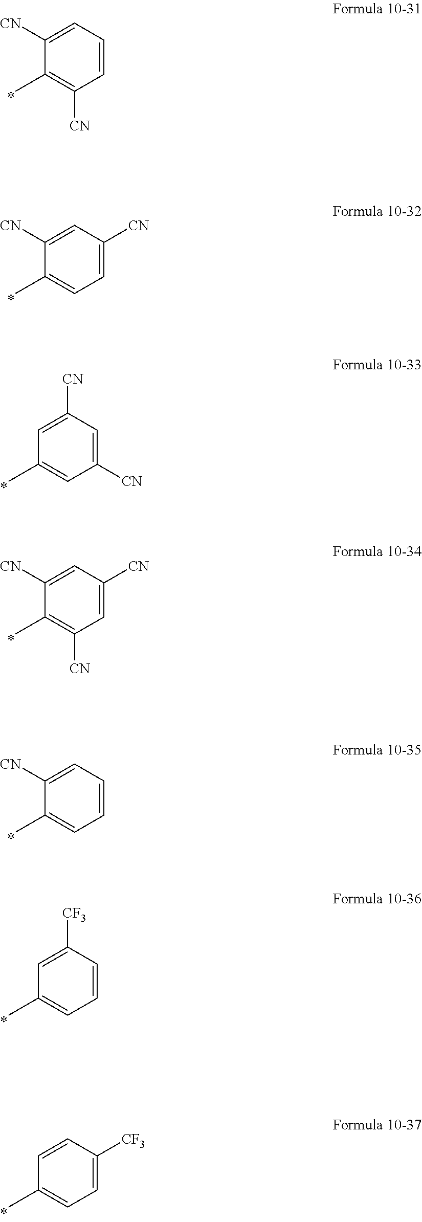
C1=CC=C([CN])C(C)=C1[CN].C1=C([CN])C=C([CN])C(C)=C1.C1([CN])=CC([CN])=CC(C)=C1.C1=C([CN])C=C([CN])C(C)=C1[CN].C1=CC=C([CN])C(C)=C1.C1=CC([CF3])=CC(C)=C1.C1=C([CF3])C=CC(C)=C1
